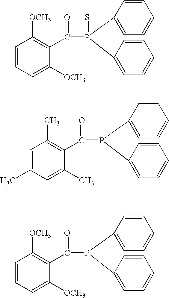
C1=CC=C([OCH3])C(C(=O)P(=S)(C2=CC=CC=C2)C2=CC=CC=C2)=C1[OCH3].C1=C(C)C=C(C)C(C(=O)P(C2=CC=CC=C2)C2=CC=CC=C2)=C1C.C1=CC=C([OCH3])C(C(=O)P(C2=CC=CC=C2)C2=CC=CC=C2)=C1[OCH3]
